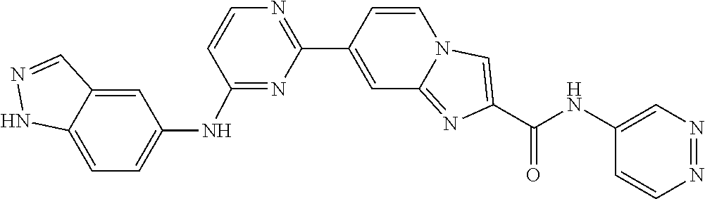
C1=CN2C(=NC(C(=O)NC3=CN=NC=C3)=C2)C=C1C1=NC=CC(NC2=CC=C3NN=CC3=C2)=N1
